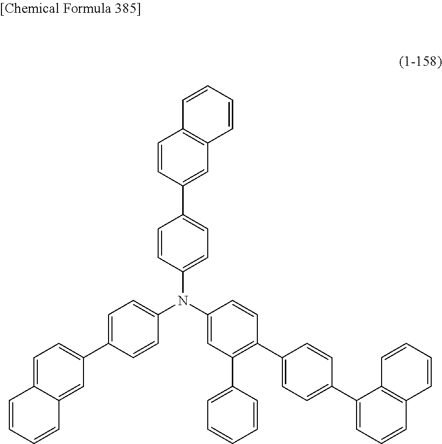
C1=CC(N(C2=CC=C(C3=CC=C4C(=C3)C=CC=C4)C=C2)C2=CC=C(C3=CC4=C(C=C3)C=CC=C4)C=C2)=CC(C2=CC=CC=C2)=C1C1=CC=C(C2=CC=CC3=C2C=CC=C3)C=C1
